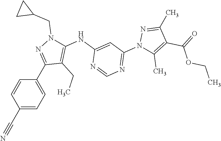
C1(C#N)=CC=C(C2=NN(CC3CC3)C(NC3=CC(N4C(C)=C(C(=O)OCC)C(C)=N4)=NC=N3)=C2CC)C=C1
